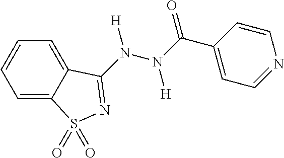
C1=C2C(=CC=C1)C(N(N(C(C1=CC=NC=C1)=O)[H])[H])=NS2(=O)=O
